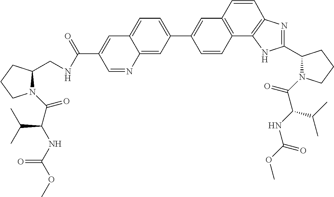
C1CCN(C(C(C(C)C)NC(OC)=O)=O)C1CNC(C1=CC2=CC=C(C3=CC4=C(C5=C(N=C(C6CCCN6C(=O)C(NC(OC)=O)C(C)C)N5)C=C4)C=C3)C=C2N=C1)=O
